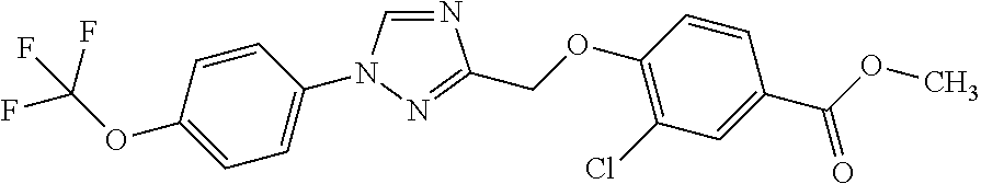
N1=CN(C2=CC=C(OC(F)(F)F)C=C2)N=C1COC1=C(Cl)C=C(C(OC)=O)C=C1
